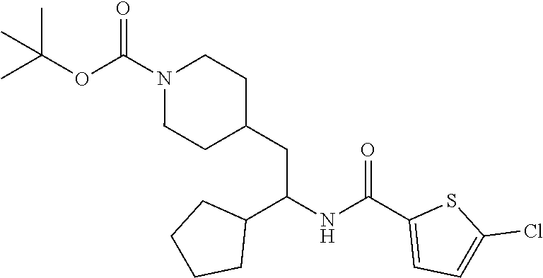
CC(OC(N1CCC(CC(NC(C2=CC=C(Cl)S2)=O)C2CCCC2)CC1)=O)(C)C
